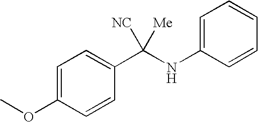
C1=C(OC)C=CC(C(NC2=CC=CC=C2)([NC])[Me])=C1
